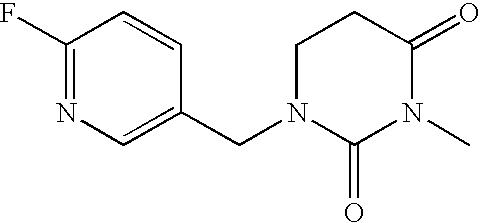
C1(F)=NC=C(CN2C(=O)N(C)C(=O)CC2)C=C1
